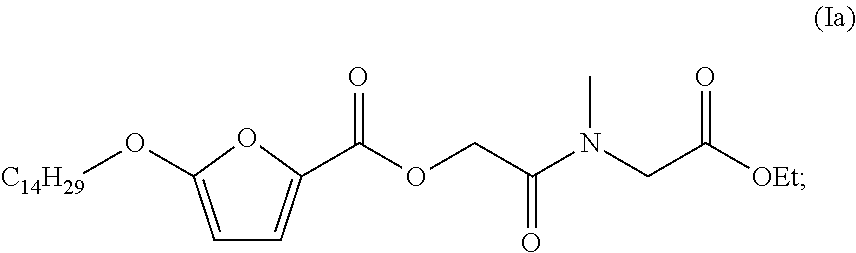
C1=C(O[C14H29])OC(C(OCC(N(CC([OEt])=O)C)=O)=O)=C1
